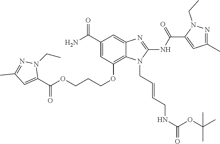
O(CCCOC1=C2C(=CC(C(N)=O)=C1)N=C(NC(C1=CC(C)=NN1CC)=O)N2CC=CCNC(=O)OC(C)(C)C)C(C1=CC(C)=NN1CC)=O
